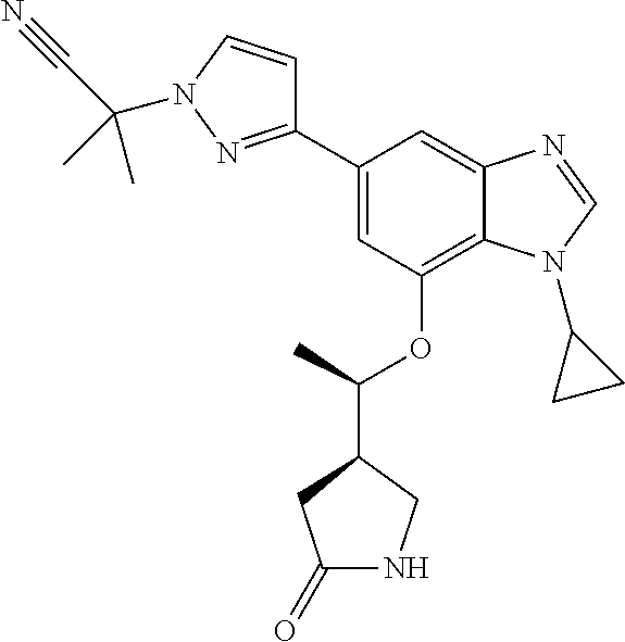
C1(C2=NN(C(C#N)(C)C)C=C2)=CC(OC(C2CC(=O)NC2)C)=C2C(=C1)N=CN2C1CC1
